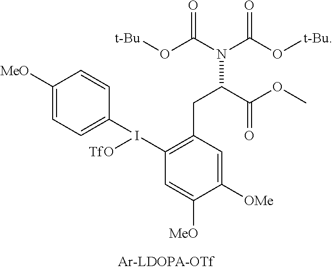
C1(I(C2=CC=C([MeO])C=C2)[TfO])=C(CC(N(C(O[t-Bu])=O)C(O[t-Bu])=O)C(OC)=O)C=C([OMe])C([MeO])=C1
